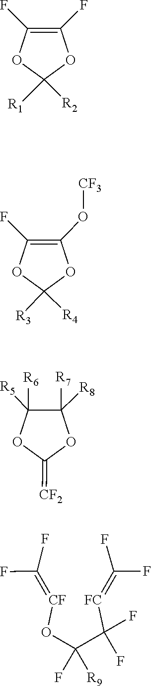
C1(F)=C(O[CF3])OC([R3])([R4])O1.C1([R5])([R6])C([R7])([R8])OC(=[CF2])O1.FC(F)=[FC]C(C(O[CF]=C(F)F)(F)[R9])(F)F.C1(F)=C(F)OC([R2])([R1])O1
